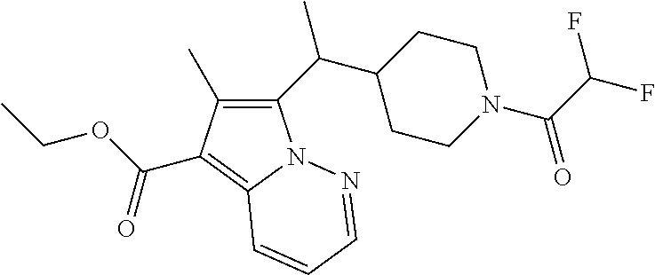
C1(C(C2CCN(C(C(F)F)=O)CC2)C)=C(C)C(C(OCC)=O)=C2N1N=CC=C2
